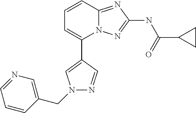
C1=CC2=NC(NC(C3CC3)=O)=NN2C(C2=CN(CC3=CN=CC=C3)N=C2)=C1
